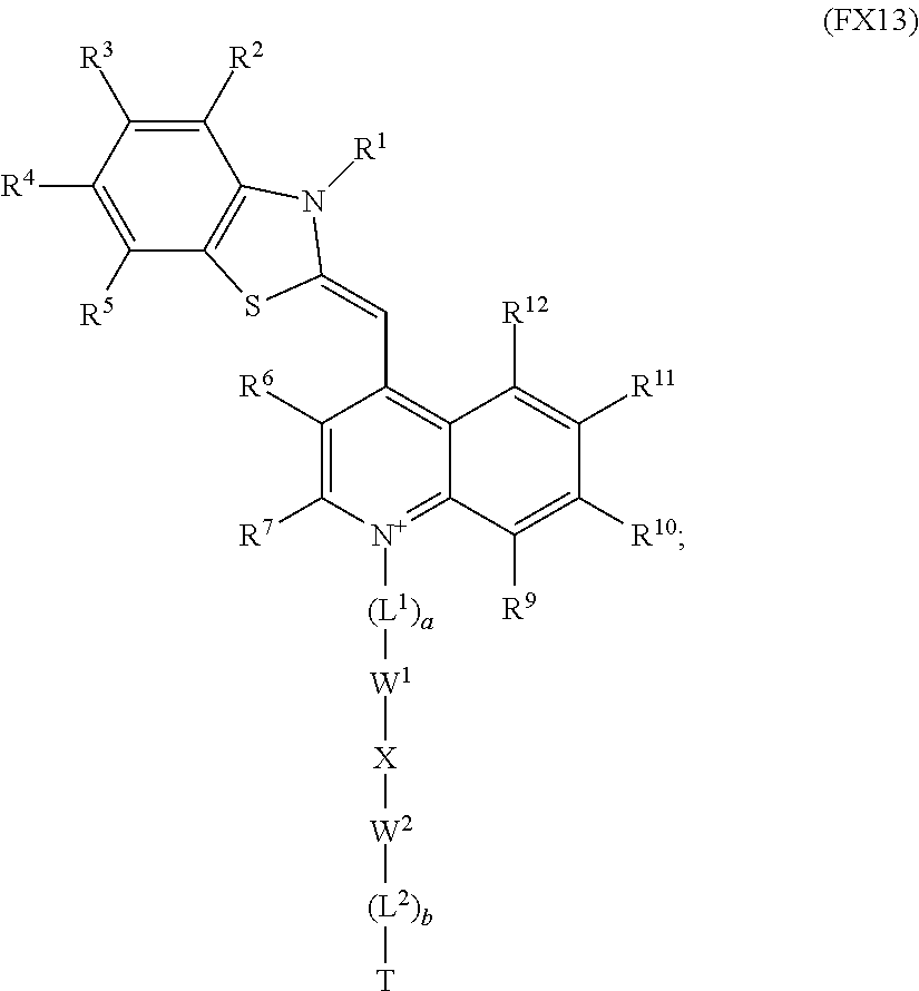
C1([R2])=C([R3])C([R4])=C([R5])C2=C1N([R1])C(=CC1=C3C(=[N+]([(L1)a][W1][X][W2][(L2)b][T])C([R7])=C1[R6])C([R9])=C([R10])C([R11])=C3[R12])S2
